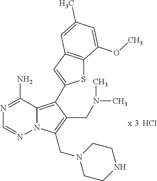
N12C(=C(C3=CC4=C(S3)C(OC)=CC(C)=C4)C(CN(C)C)=C1CN1CCNCC1)C(N)=NC=N2.Cl
